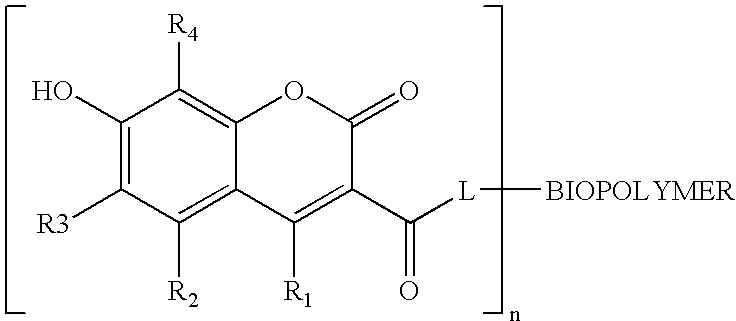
C1(O)=C([R3])C([R2])=C2C(=C1[R4])OC(=O)C(C(=O)[L][BIOPOLYMER])=C2[R1]
